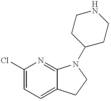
C1(Cl)=CC=C2C(=N1)N(C1CCNCC1)CC2
